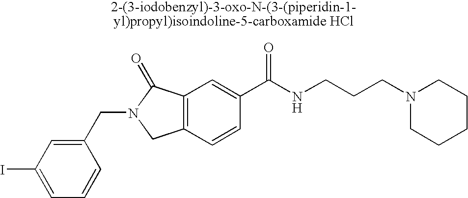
C1=C(I)C=C(CN2CC3=C(C2=O)C=C(C(NCCCN2CCCCC2)=O)C=C3)C=C1
